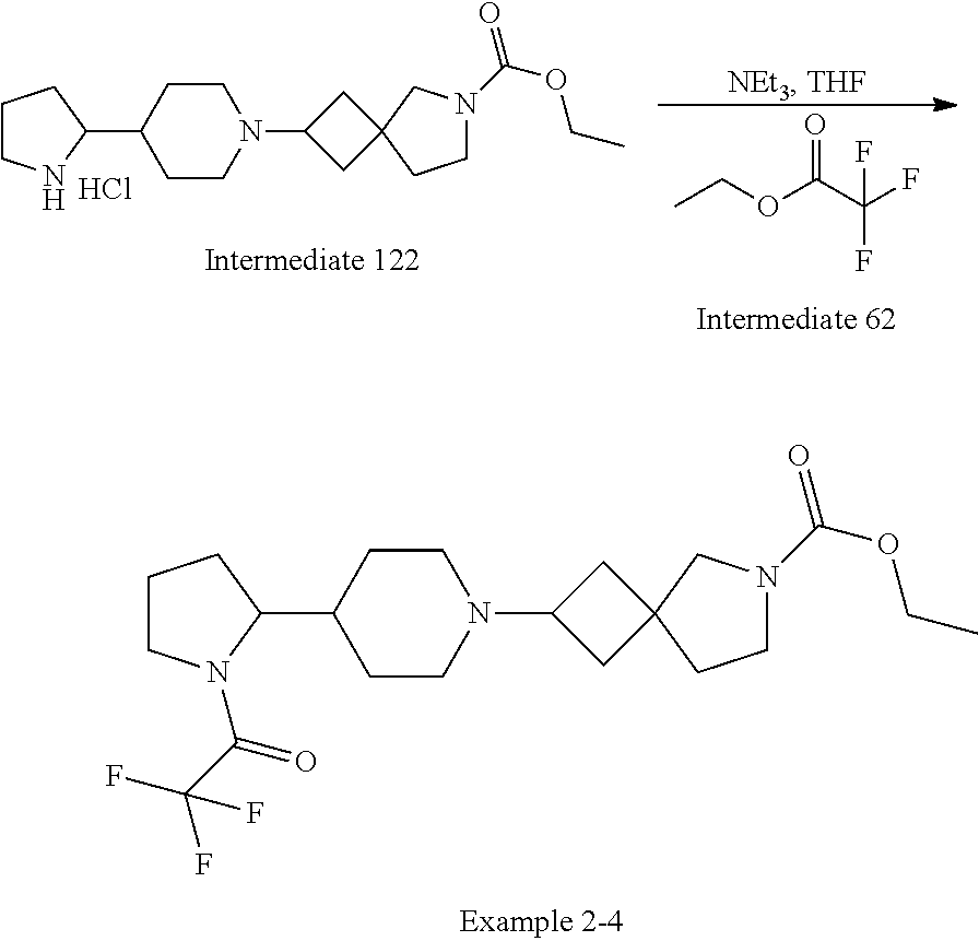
C1CNC(C2CCN(C3CC4(C3)CCN(C(=O)OCC)C4)CC2)C1.Cl.CCOC(=O)C(F)(F)F.C1CN(C(=O)C(F)(F)F)C(C2CCN(C3CC4(C3)CCN(C(=O)OCC)C4)CC2)C1
